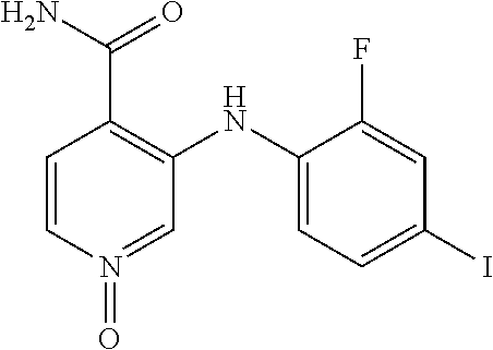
C1=CN(=O)=CC(NC2=CC=C(I)C=C2F)=C1C(N)=O
